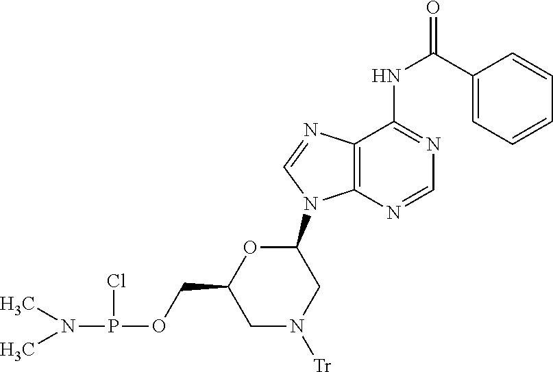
C1(NC(=O)C2=CC=CC=C2)=NC=NC2=C1N=CN2C1OC(COP(N(C)C)Cl)CN([Tr])C1
